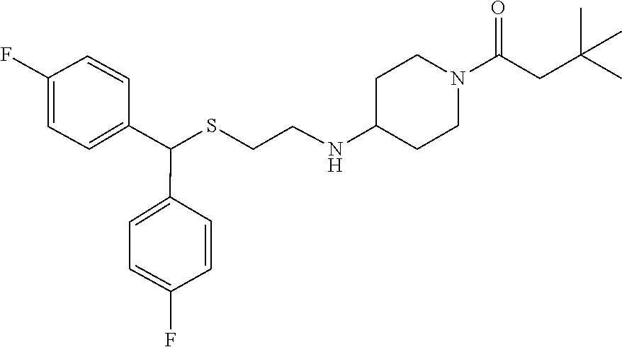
S(CCNC1CCN(C(CC(C)(C)C)=O)CC1)C(C1=CC=C(F)C=C1)C1=CC=C(F)C=C1
